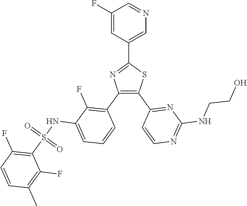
C1(C2=CN=CC(F)=C2)=NC(C2=C(F)C(NS(C3=C(F)C=CC(C)=C3F)(=O)=O)=CC=C2)=C(C2=NC(NCCO)=NC=C2)S1
